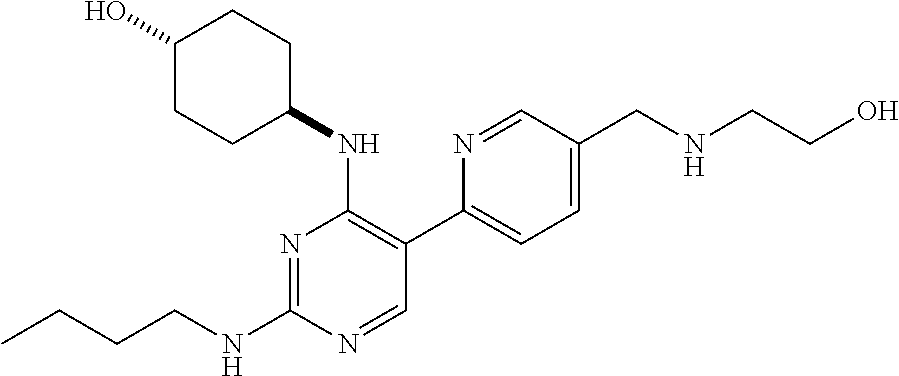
CCCCNC1=NC(NC2CCC(O)CC2)=C(C2=CC=C(CNCCO)C=N2)C=N1
